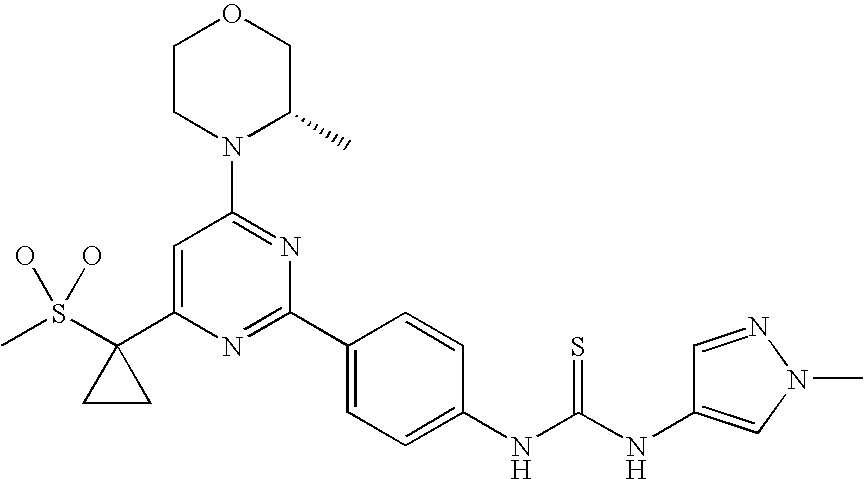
CS(C1(C2=CC(N3C(C)COCC3)=NC(C3=CC=C(NC(NC4=CN(C)N=C4)=S)C=C3)=N2)CC1)(O)O
